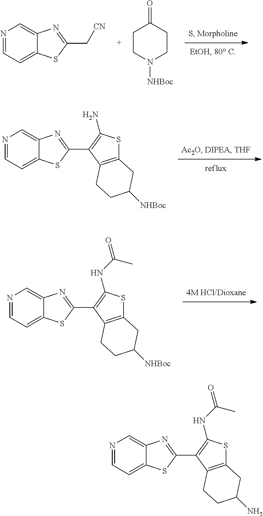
C1CN([NHBoc])CCC1=O.C1=NC=C2C(=C1)SC(C[CN])=N2.C1=NC=C2C(=C1)SC(C1=C(N)SC3=C1CCC([NHBoc])C3)=N2.C1=NC=C2C(=C1)SC(C1=C(NC(=O)C)SC3=C1CCC([NHBoc])C3)=N2.C1=NC=C2C(=C1)SC(C1=C(NC(=O)C)SC3=C1CCC(N)C3)=N2
